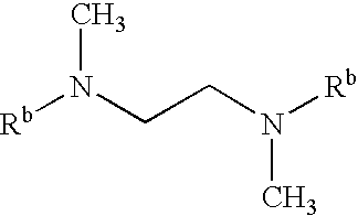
[Rb]N(CCN([Rb])C)C
